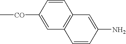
C1=C([CO]C)C=CC2=C1C=CC(N)=C2
